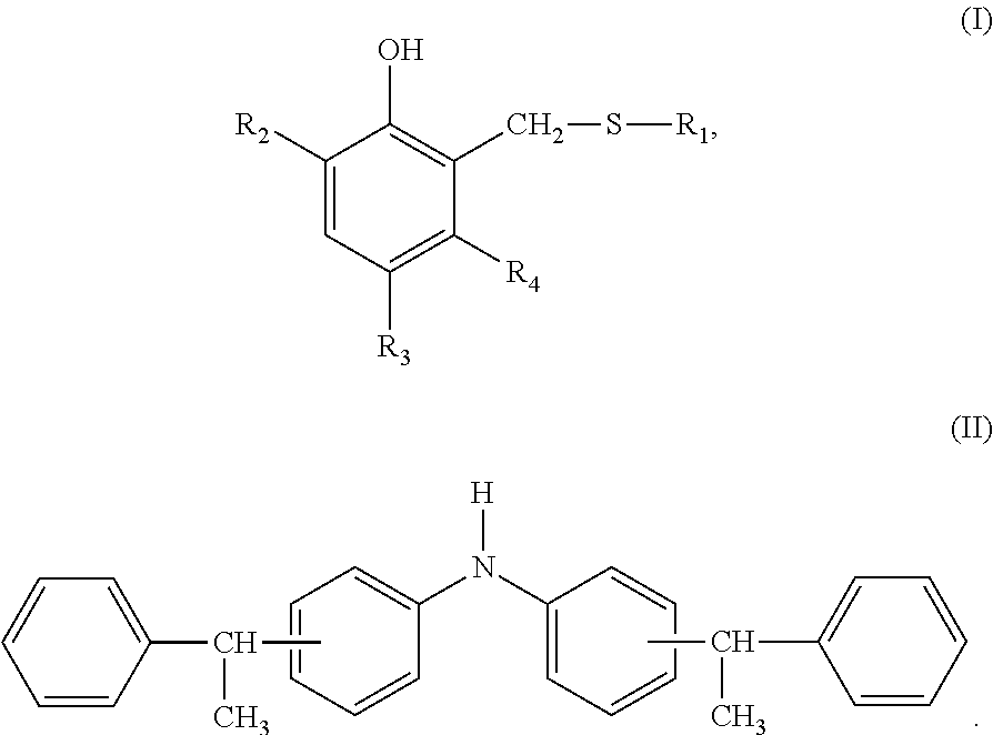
C1=CC(C(C)C)=CC=C1.C1=CC=CC(N(C2=CC=CC=C2)[H])=C1.CC(C1=CC=CC=C1)C.C1([R2])=CC([R3])=C([R4])C(CS[R1])=C1O
